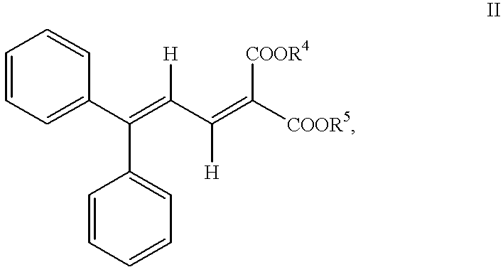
[COOR5]C(=C(C(=C(C1=CC=CC=C1)C1=CC=CC=C1)[H])[H])[COOR4]
